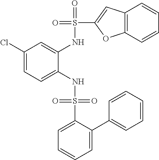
C1(Cl)=CC=C(NS(=O)(=O)C2=CC=CC=C2C2=CC=CC=C2)C(NS(=O)(C2=CC3=C(O2)C=CC=C3)=O)=C1
